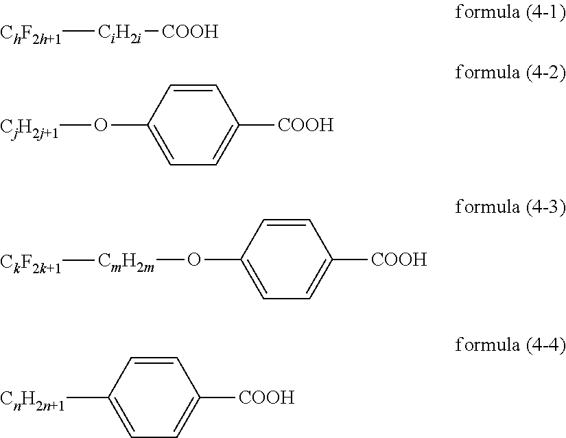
[ChF2h+1][CiH2i][COOH].[CjH2j+1]OC1=CC=C([COOH])C=C1.O(C1=CC=C([COOH])C=C1)[CmH2m][CkF2k+1].[CnH2n+1]C1=CC=C([COOH])C=C1
